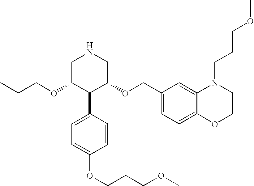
CCCOC1C(C2=CC=C(OCCCOC)C=C2)C(OCC2=CC=C3C(=C2)N(CCCOC)CCO3)CNC1
